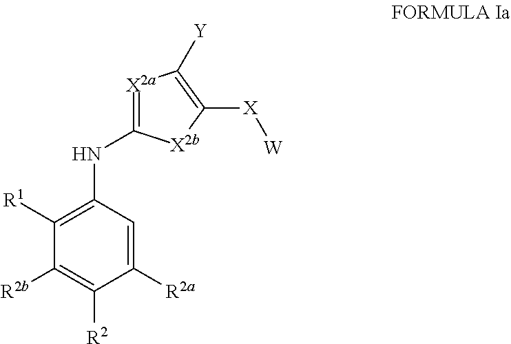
C1([R2b])=C([R2])C([R2a])=CC(NC2=[X2a]C([Y])=C([X][W])[X2b]2)=C1[R1]
